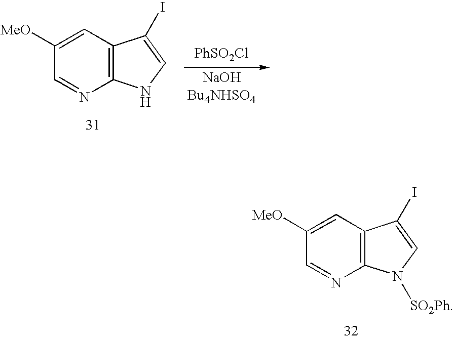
C1=C([MeO])C=NC2=C1C(I)=CN2.[PhSO2Cl].[NaOHBu4NHSO4].C1=C([MeO])C=NC2=C1C(I)=CN2[SO2Ph]
